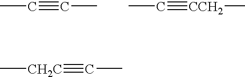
CC#CC.CC#[CCH2]C.C[CH2C]#CC
